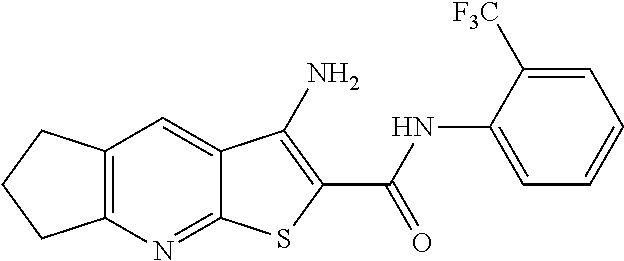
C12=C(N=C3C(=C1)C(N)=C(C(NC1=CC=CC=C1[F3C])=O)S3)CCC2
